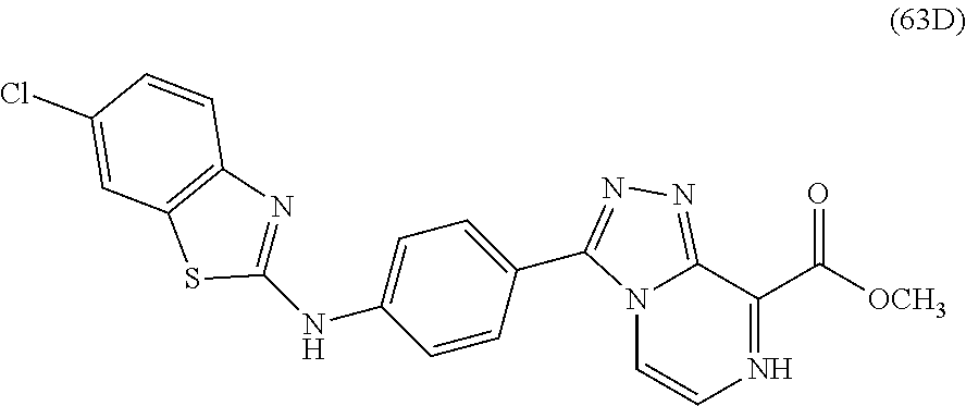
N12C=CN=C(C([OCH3])=O)C1=NN=C2C1=CC=C(NC2=NC3=C(S2)C=C(Cl)C=C3)C=C1
